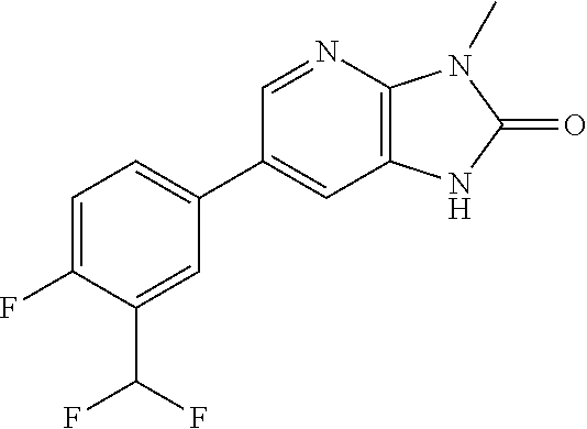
C12=C(N=CC(C3=CC=C(F)C(C(F)F)=C3)=C1)N(C)C(=O)N2
